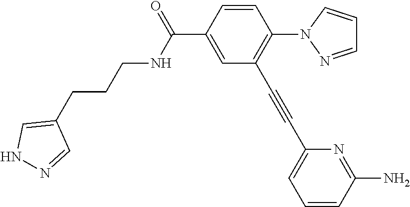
C1=CC(C(=O)NCCCC2=CNN=C2)=CC(C#CC2=CC=CC(N)=N2)=C1N1N=CC=C1
